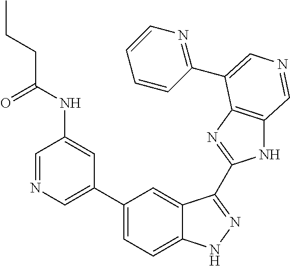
C1(C2=CN=CC(NC(CCC)=O)=C2)=CC=C2C(=C1)C(C1=NC3=C(N1)C=NC=C3C1=NC=CC=C1)=NN2
